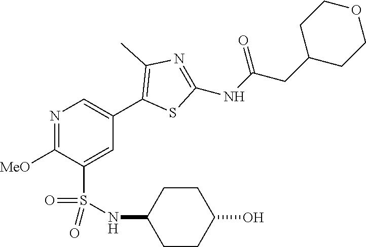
N1=C([MeO])C(S(=O)(=O)NC2CCC(O)CC2)=CC(C2=C(C)N=C(NC(CC3CCOCC3)=O)S2)=C1
